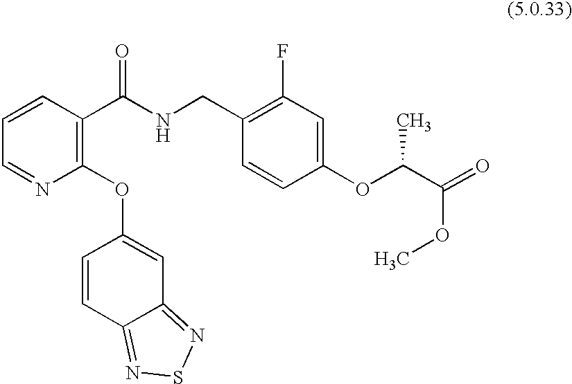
C1=CC(C(NCC2=C(F)C=C(OC(C(OC)=O)C)C=C2)=O)=C(OC2=CC3=NSN=C3C=C2)N=C1
